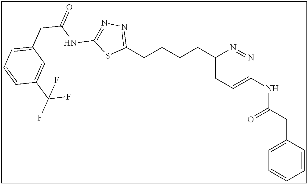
C1(CCCCC2=CC=C(NC(CC3=CC=CC=C3)=O)N=N2)=NN=C(NC(CC2=CC=CC(C(F)(F)F)=C2)=O)S1
